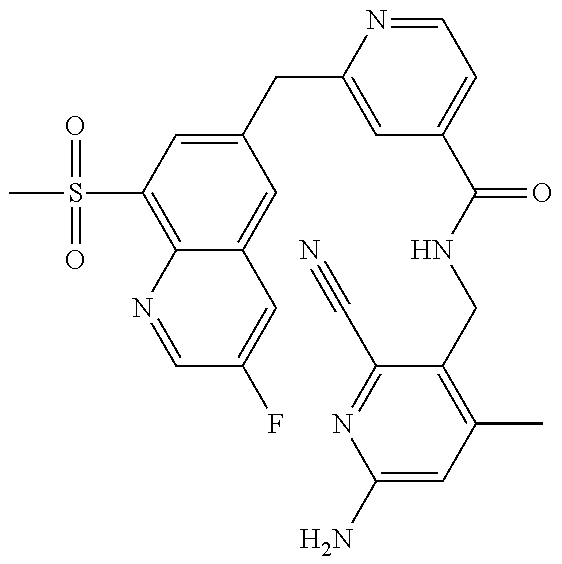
CS(C1=C2C(=CC(CC3=CC(C(=O)NCC4=C(C)C=C(N)N=C4C#N)=CC=N3)=C1)C=C(F)C=N2)(=O)=O
